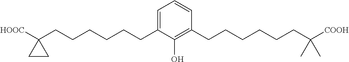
C1=C(CCCCCCC2([HOOC])CC2)C(O)=C(CCCCCCC([COOH])(C)C)C=C1
